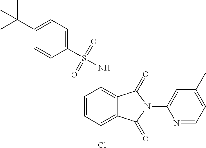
C1=CC(Cl)=C2C(=C1NS(=O)(=O)C1=CC=C(C(C)(C)C)C=C1)C(=O)N(C1=CC(C)=CC=N1)C2=O
